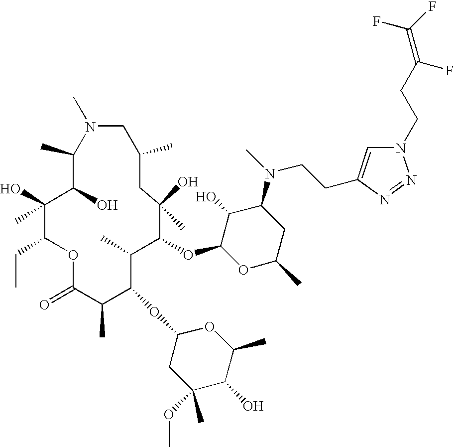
C1(C)C(O)C(O)(C)C(CC)OC(=O)C(C)C(OC2CC(C)(OC)C(O)C(C)O2)C(C)C(OC2OC(C)CC(N(C)CCC3=CN(CCC(F)=C(F)F)N=N3)C2O)C(O)(C)CC(C)CN1C
